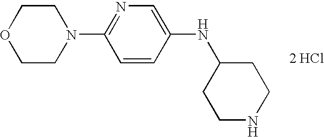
C1OCCN(C2=NC=C(NC3CCNCC3)C=C2)C1.[2 HCl]
